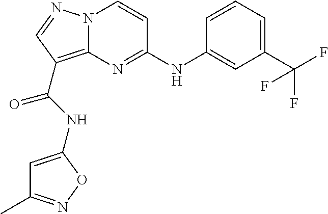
N(C1=NC2=C(C(=O)NC3=CC(C)=NO3)C=NN2C=C1)C1=CC(C(F)(F)F)=CC=C1
